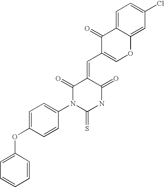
C1(OC2=CC=C(N3C(=S)NC(=O)C(=CC4=COC5=CC(Cl)=CC=C5C4=O)C3=O)C=C2)=CC=CC=C1
